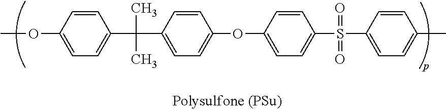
C1=CC(OC)=CC=C1C(C)(C)C1=CC=C(OC2=CC=C(S(C3=CC=C(C)C=C3)(=O)=O)C=C2)C=C1
